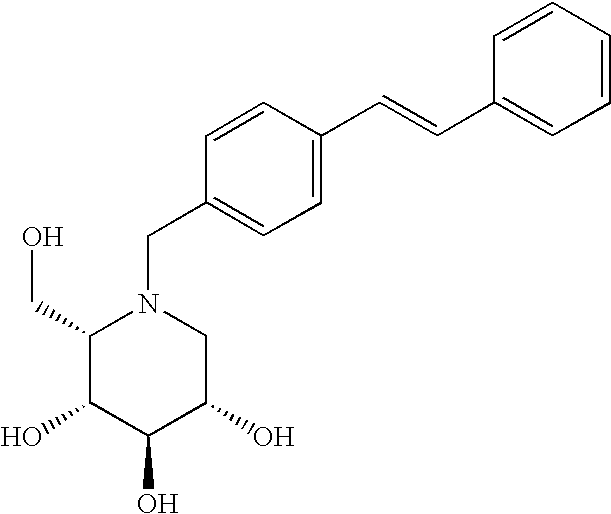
C1(CO)C(O)C(O)C(O)CN1CC1=CC=C(C=CC2=CC=CC=C2)C=C1
